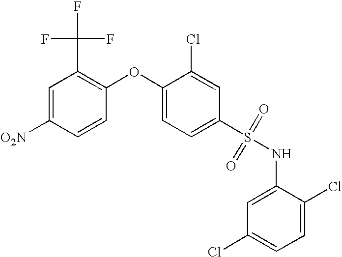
C1(S(NC2=CC(Cl)=CC=C2Cl)(=O)=O)=CC=C(OC2=C(C(F)(F)F)C=C([O2N])C=C2)C(Cl)=C1
